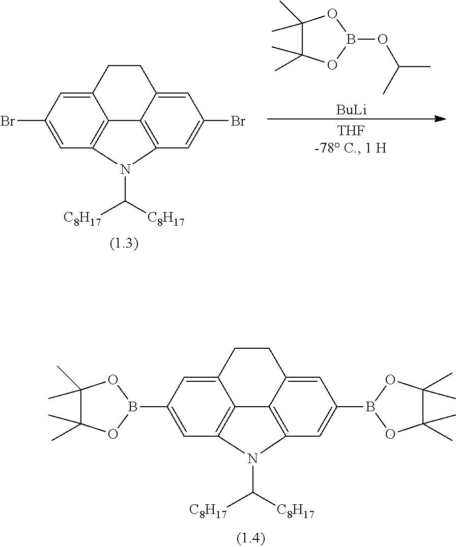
C12=CC(B3OC(C)(C)C(C)(C)O3)=CC3=C1C1=C(C=C(B4OC(C)(C)C(C)(C)O4)C=C1CC2)N3C([C8H17])[C8H17].C12=CC(Br)=CC3=C1C1=C(C=C(Br)C=C1CC2)N3C([C8H17])[C8H17].C1(C)(C)C(C)(C)OB(OC(C)C)O1.[BuLi]
